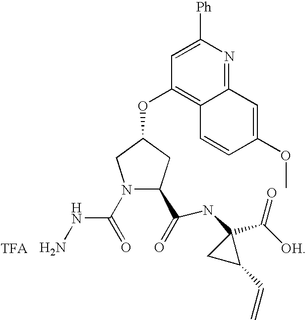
N1(C(NN)=O)C(C(=O)NC2(C([OH])=O)CC2C=C)CC(OC2=C3C(=NC([Ph])=C2)C=C(OC)C=C3)C1
